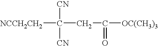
[NCCH2CH2]C([CN])([CN])CC(=O)[OC(CH3)3]
